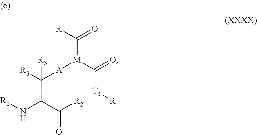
C([A][M](C(=O)[T3][R])C([R])=O)(C(C([R2])=O)N[R1])([R3])[R3]
